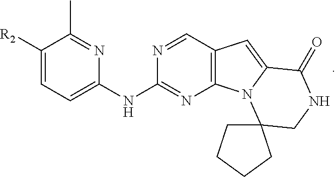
C1([R2])=CC=C(NC2=NC3=C(C=N2)C=C2N3C3(CNC2=O)CCCC3)N=C1C
